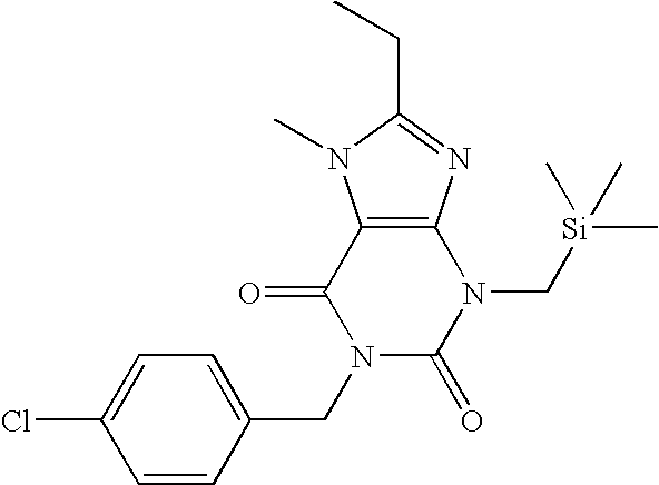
C12=C(N=C(CC)N1C)N(C[Si](C)(C)C)C(=O)N(CC1=CC=C(Cl)C=C1)C2=O
